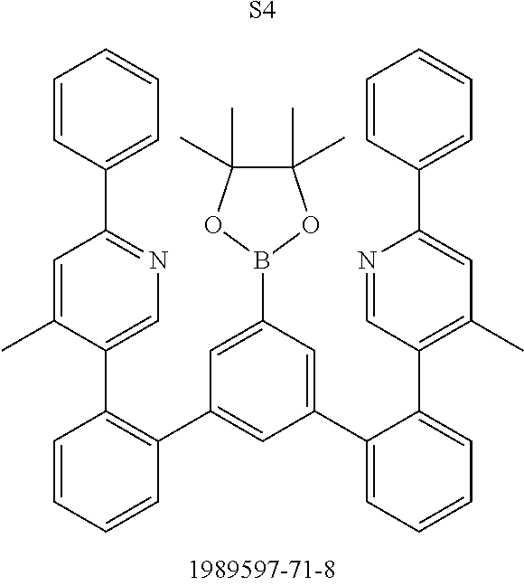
C1=CC(C2=NC=C(C3=C(C4=CC(C5=CC=CC=C5C5=C(C)C=C(C6=CC=CC=C6)N=C5)=CC(B5OC(C)(C)C(C)(C)O5)=C4)C=CC=C3)C(C)=C2)=CC=C1.[S4]
